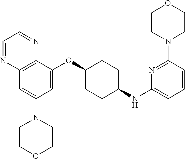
C12=C(C(OC3CCC(NC4=CC=CC(N5CCOCC5)=N4)CC3)=CC(N3CCOCC3)=C1)N=CC=N2
